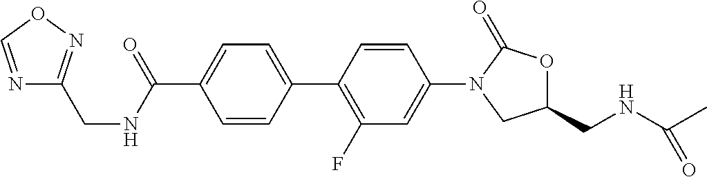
C1(CNC(C)=O)OC(=O)N(C2=CC(F)=C(C3=CC=C(C(NCC4=NOC=N4)=O)C=C3)C=C2)C1
